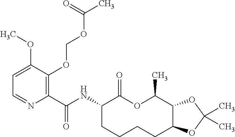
C1(C(NC2C(=O)OC(C)C3C(CCCC2)OC(C)(C)O3)=O)=C(OCOC(C)=O)C(OC)=CC=N1
